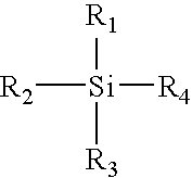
[Si]([R1])([R3])([R4])[R2]
